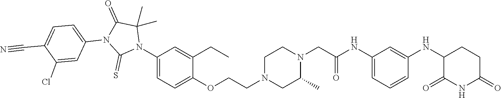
C1=C(NC(CN2CCN(CCOC3=CC=C(N4C(C)(C)C(=O)N(C5=CC=C(C#N)C(Cl)=C5)C4=S)C=C3CC)CC2C)=O)C=C(NC2C(=O)NC(=O)CC2)C=C1
